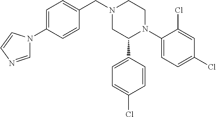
N1(CC2=CC=C(N3C=NC=C3)C=C2)CC(C2=CC=C(Cl)C=C2)N(C2=CC=C(Cl)C=C2Cl)CC1
